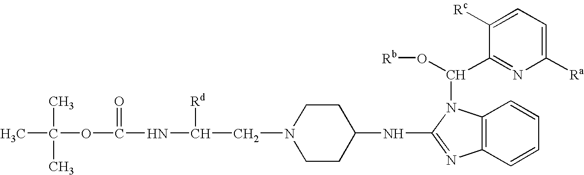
CC(C)(C)OC(NC(CN1CCC(NC2=NC3=C(N2C(C2=NC([Ra])=CC=C2[Rc])O[Rb])C=CC=C3)CC1)[Rd])=O
